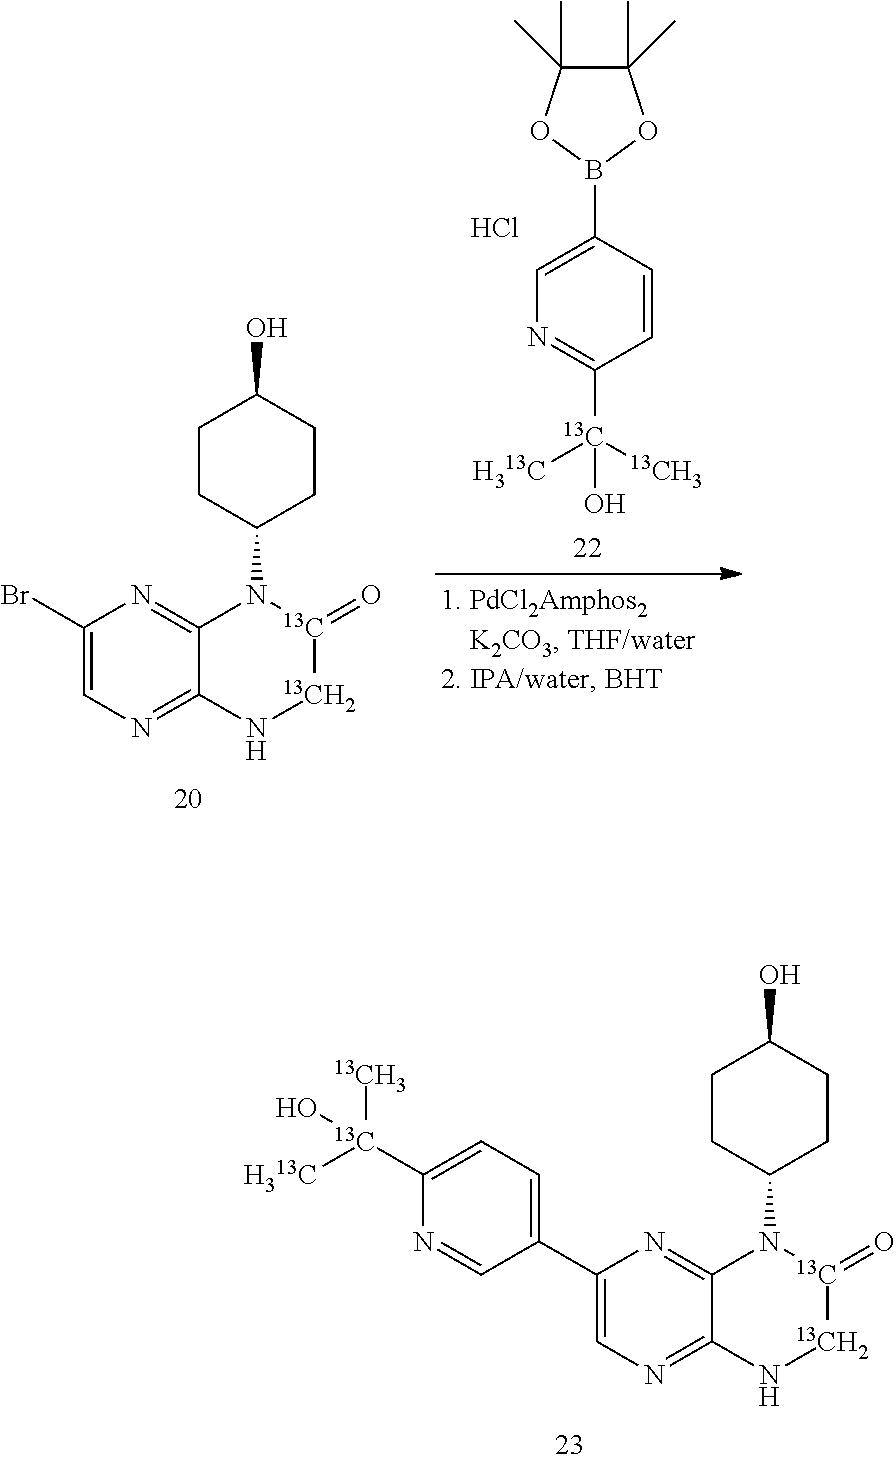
C1(C2=CC=C([13C]([13CH3])([H313C])O)N=C2)=CN=C2C(=N1)N(C1CCC(O)CC1)[13C](=O)[13CH2]N2.C1([13C]([13CH3])([H313C])O)=NC=C(B2OC(C)(C)C(C)(C)O2)C=C1.C1(Br)=CN=C2C(=N1)N(C1CCC(O)CC1)[13C](=O)[13CH2]N2.Cl
